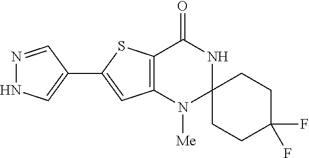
C12=C(C=C(C3=CNN=C3)S1)N([Me])C1(NC2=O)CCC(F)(F)CC1
